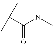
C(C)(C)C(N(C)C)=O
